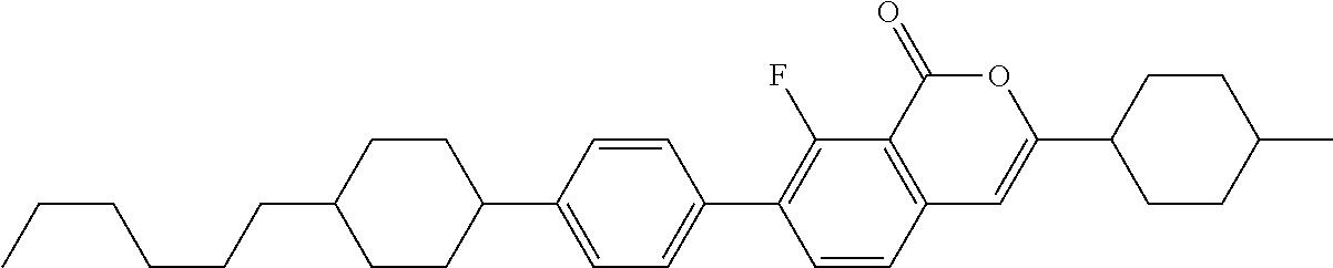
C12=C(C(=O)OC(C3CCC(C)CC3)=C1)C(F)=C(C1=CC=C(C3CCC(CCCCCC)CC3)C=C1)C=C2
